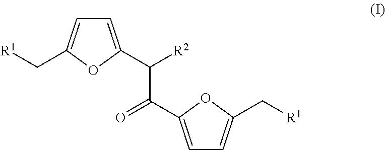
C1=C(C([R2])C(=O)C2=CC=C(C[R1])O2)OC(C[R1])=C1
